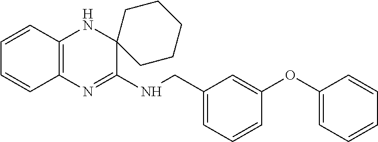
C1=CC2=C(C=C1)N=C(NCC1=CC=CC(OC3=CC=CC=C3)=C1)C1(N2)CCCCC1
